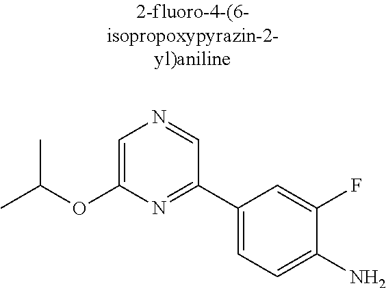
O(C1=CN=CC(C2=CC=C(N)C(F)=C2)=N1)C(C)C
